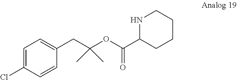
C1=C(Cl)C=CC(CC(OC(C2CCCCN2)=O)(C)C)=C1
